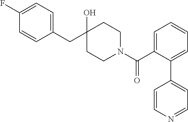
C1(CC2(O)CCN(C(C3=CC=CC=C3C3=CC=NC=C3)=O)CC2)=CC=C(F)C=C1
